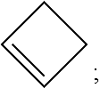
C1C=CC1
